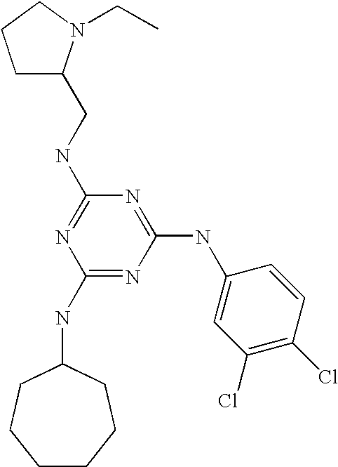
C1(NC2CCCCCC2)=NC(NC2=CC(Cl)=C(Cl)C=C2)=NC(NCC2CCCN2CC)=N1
